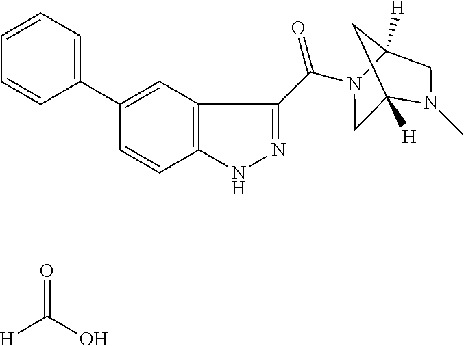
C(=O)(C1=NNC2=C1C=C(C1=CC=CC=C1)C=C2)N1CC2([H])N(C)CC1([H])C2.[H]C(=O)O
